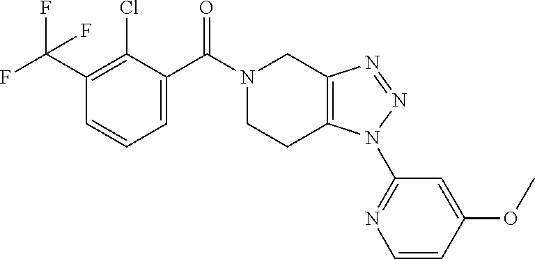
C1(C(F)(F)F)=C(Cl)C(C(N2CCC3=C(C2)N=NN3C2=NC=CC(OC)=C2)=O)=CC=C1
